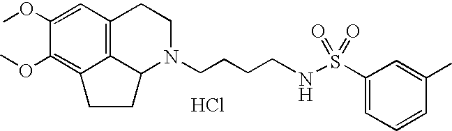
Cl.C12=C3C=C(OC)C(OC)=C1CCC2N(CCCCNS(C1=CC=CC(C)=C1)(=O)=O)CC3
